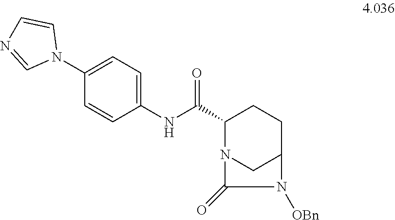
C1(NC(C2N3CC(CC2)N([OBn])C3=O)=O)=CC=C(N2C=CN=C2)C=C1
